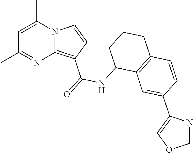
C1=C(C)N2C(=C(C(=O)NC3C4=C(CCC3)C=CC(C3=COC=N3)=C4)C=C2)N=C1C
